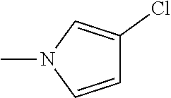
C1=CN(C)C=C1Cl
